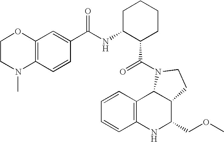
C1=CC2=C(C=C1)NC(COC)C1C2N(C(=O)C2CCCCC2NC(=O)C2=CC3=C(C=C2)N(C)CCO3)CC1
